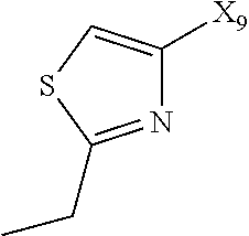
C1([X9])=CSC(CC)=N1
